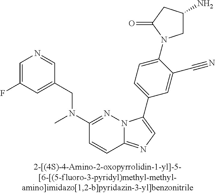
C1(CN(C2=NN3C(=NC=C3C3=CC=C(N4CC(N)CC4=O)C(C#N)=C3)C=C2)C)=CC(F)=CN=C1
